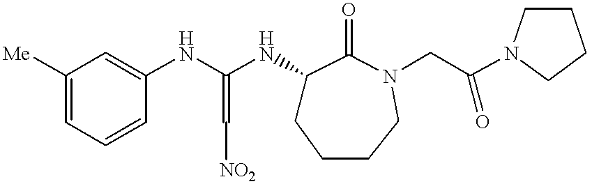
C1([Me])=CC=CC(NC(NC2CCCCN(CC(N3CCCC3)=O)C2=O)=C[NO2])=C1
